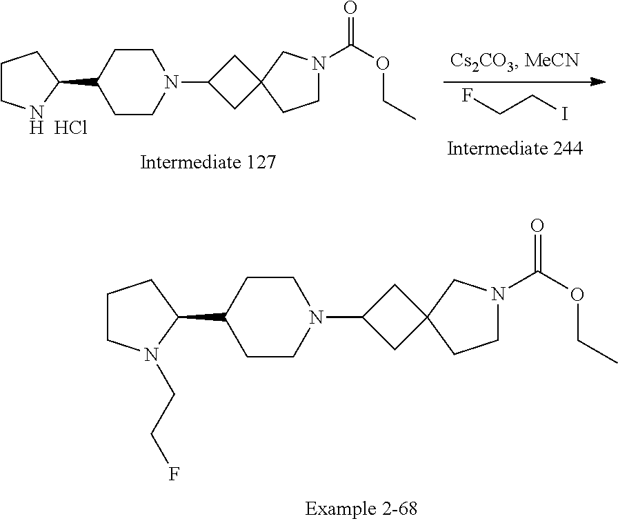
C1CN(C2CC3(C2)CCN(C(=O)OCC)C3)CCC1C1CCCN1.Cl.FCCI.C1CN(C2CC3(C2)CCN(C(=O)OCC)C3)CCC1C1CCCN1CCF
